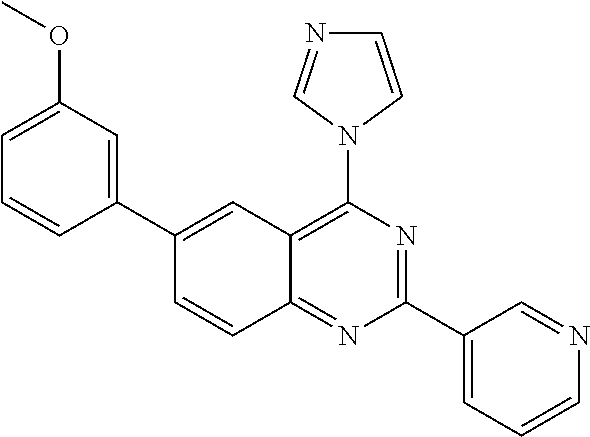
C1(C2=CC(OC)=CC=C2)=CC2=C(N3C=CN=C3)N=C(C3=CC=CN=C3)N=C2C=C1
